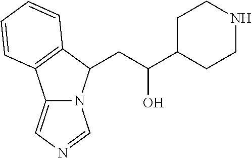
C12=CN=CN1C(CC(C1CCNCC1)O)C1=C2C=CC=C1
